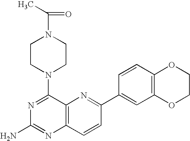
C12=C(C=CC(C3=CC4=C(C=C3)OCCO4)=N1)N=C(N)N=C2N1CCN(C(=O)C)CC1
